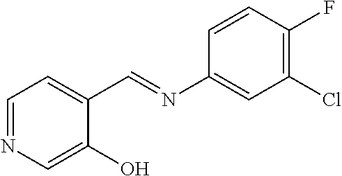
C1=NC=C(O)C(C=NC2=CC(Cl)=C(F)C=C2)=C1
